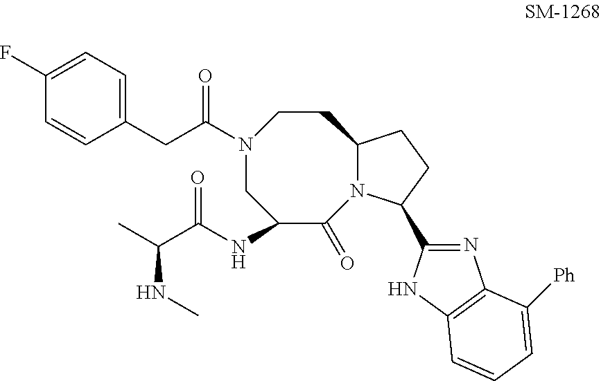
C1(NC(C(C)NC)=O)C(=O)N2C(CCN(C(CC3=CC=C(F)C=C3)=O)C1)CCC2C1=NC2=C(N1)C=CC=C2[Ph]
